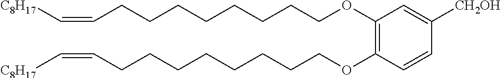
C1(OCCCCCCCCC=C[C8H17])=C(OCCCCCCCCC=C[C8H17])C=CC([CH2OH])=C1
